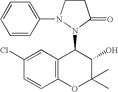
C1(Cl)=CC2=C(C=C1)OC(C)(C)C(O)C2N1C(=O)CCN1C1=CC=CC=C1
